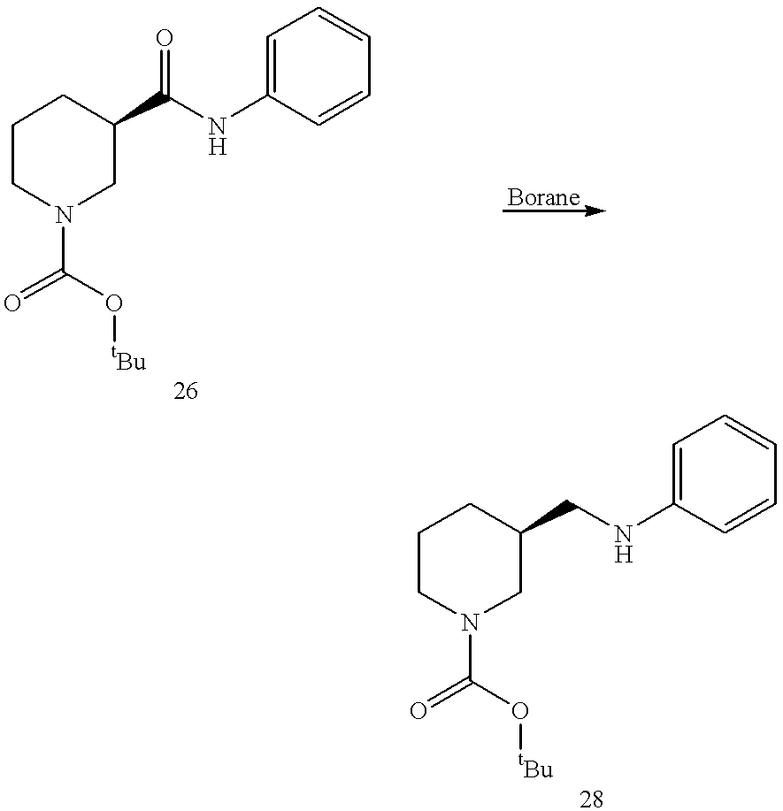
C1CN(C(=O)O[tBu])CC(C(NC2=CC=CC=C2)=O)C1.C1CN(C(=O)O[tBu])CC(CNC2=CC=CC=C2)C1
